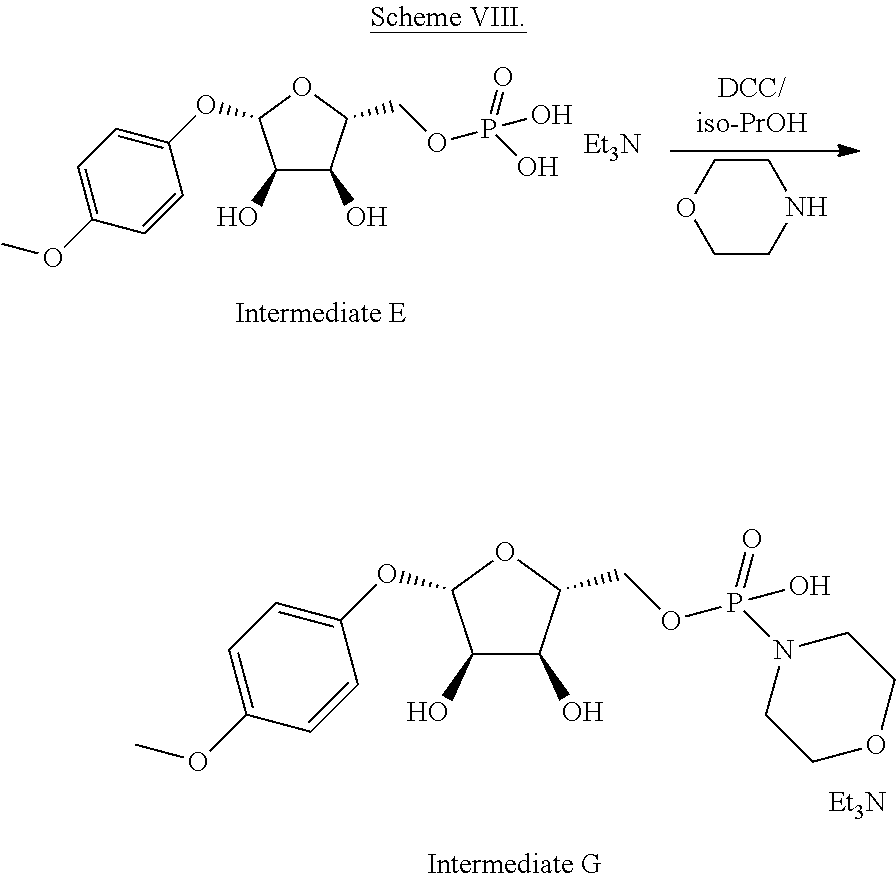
C1COCCN1.C1(O)C(O)C(COP(=O)(O)O)OC1OC1=CC=C(OC)C=C1.[Et3N].C1(O)C(O)C(COP(=O)(N2CCOCC2)O)OC1OC1=CC=C(OC)C=C1.[Et3N]
